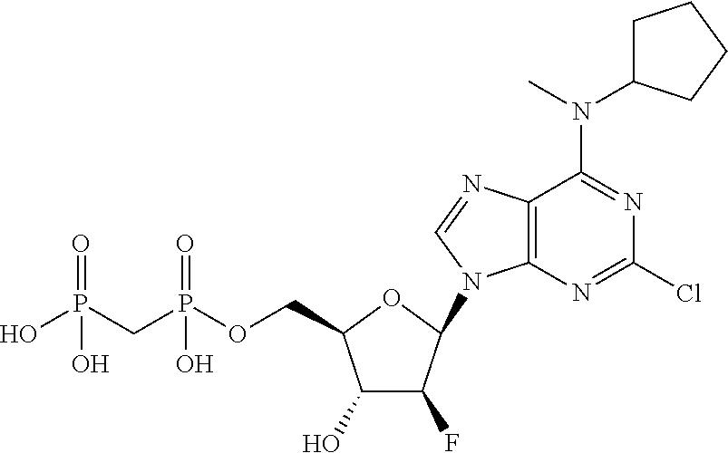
C1(O)C(F)C(N2C3=C(N=C2)C(N(C2CCCC2)C)=NC(Cl)=N3)OC1COP(CP(O)(=O)O)(=O)O
